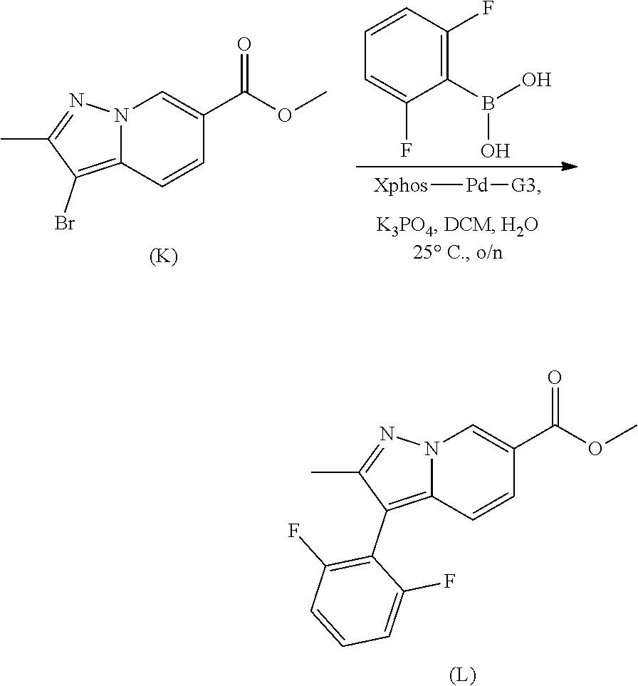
N12C(=C(Br)C(C)=N1)C=CC(C(OC)=O)=C2.[(K)].[Xphos][Pd][G3].C1=CC(F)=C(B(O)O)C(F)=C1.N12C(=C(C3=C(F)C=CC=C3F)C(C)=N1)C=CC(C(OC)=O)=C2.[(L)]
